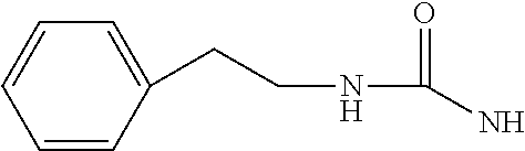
C(C1=CC=CC=C1)CNC(=O)N
